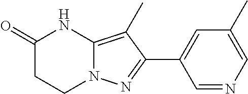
C1C(=O)NC2=C(C)C(C3=CC(C)=CN=C3)=NN2C1
